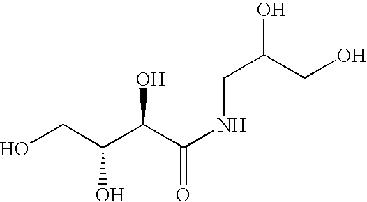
OCC(C(C(NCC(O)CO)=O)O)O
